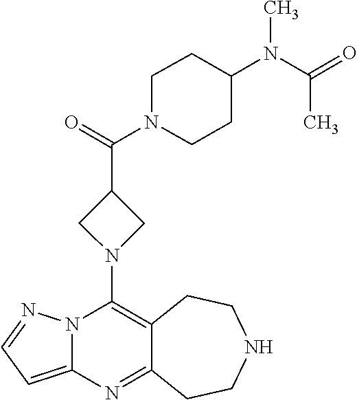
C12=C(N3CC(C(=O)N4CCC(N(C(=O)C)C)CC4)C3)N3C(=CC=N3)N=C1CCNCC2
